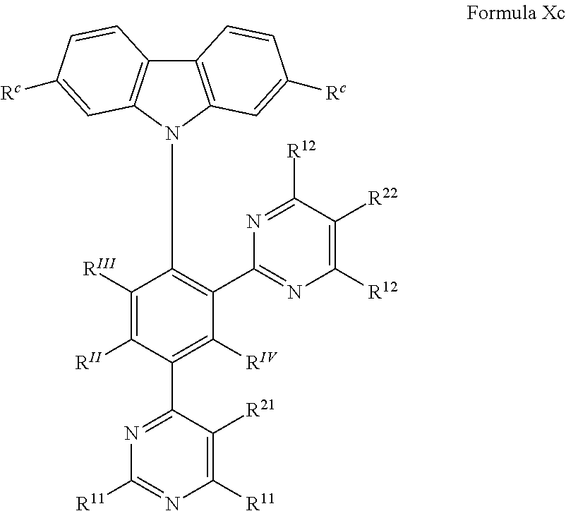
C1([RIII])=C([RII])C(C2=NC([R11])=NC([R11])=C2[R21])=C([RIV])C(C2=NC([R12])=C([R22])C([R12])=N2)=C1N1C2=C(C3=C1C=C([Rc])C=C3)C=CC([Rc])=C2
